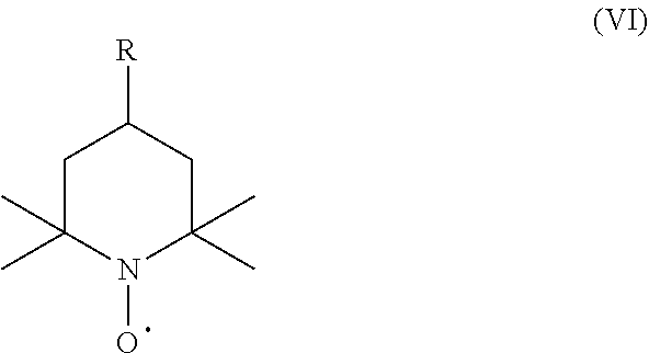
C1C(C)(C)N(O)C(C)(C)CC1[R]
